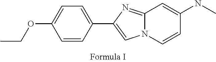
C12=NC(C3=CC=C(OCC)C=C3)=CN1C=CC(NC)=C2
